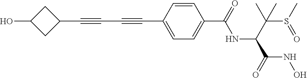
C1(C#CC#CC2=CC=C(C(=O)NC(C(S(C)=O)(C)C)C(=O)NO)C=C2)CC(O)C1
